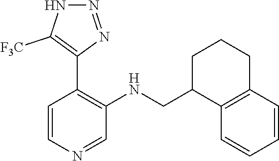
C1=CN=CC(NCC2C3=C(CCC2)C=CC=C3)=C1C1=C([F3C])NN=N1
